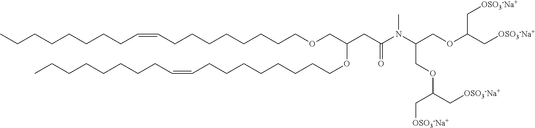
CCCCCCCCC=CCCCCCCCCOCC(OCCCCCCCCC=CCCCCCCCC)CC(N(C(COC(C[OSO3-Na+])C[OSO3-Na+])COC(C[OSO3-Na+])C[OSO3-Na+])C)=O
